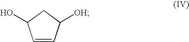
C1=CC([OH])CC1O
